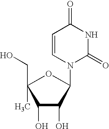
C1(O)C(O)C(N2C(=O)NC(=O)C=C2)OC1(C)CO
